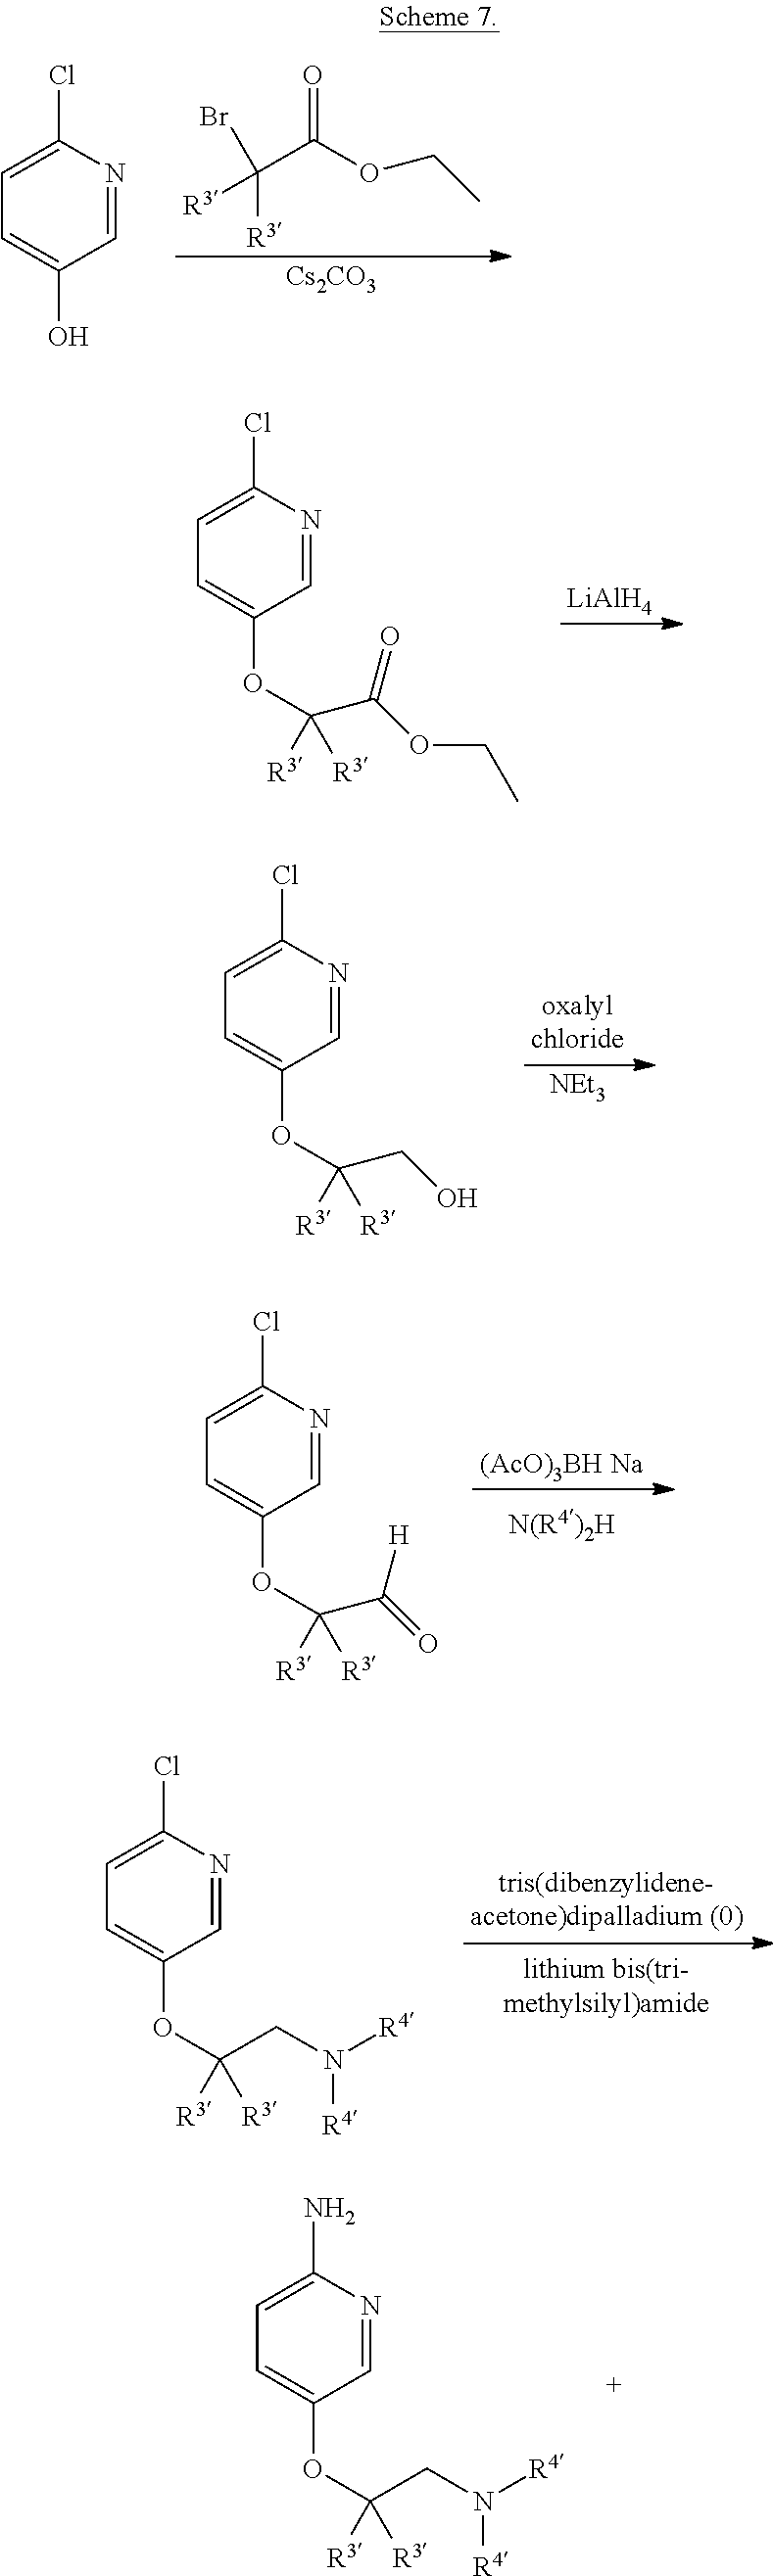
[R3]C(C(OCC)=O)([R3])Br.[Cs2CO3].C1(Cl)=CC=C(O)C=N1.[LiAlH4].C1(Cl)=CC=C(OC(C(OCC)=O)([R3])[R3])C=N1.[NEt3].C1(Cl)=CC=C(OC(CO)([R3])[R3])C=N1.[(AcO)3BH Na].C1(Cl)=CC=C(OC(C([H])=O)([R3])[R3])C=N1.C1(Cl)=CC=C(OC(CN([R4])[R4])([R3])[R3])C=N1.C1(N)=CC=C(OC(CN([R4])[R4])([R3])[R3])C=N1
